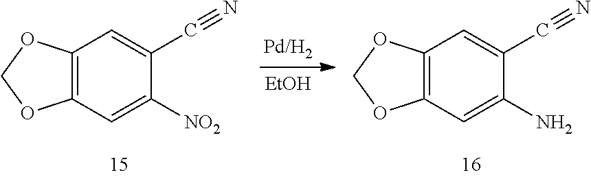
C12=C(C=C([NO2])C(C#N)=C1)OCO2.[EtOH].C12=C(C=C(N)C(C#N)=C1)OCO2
